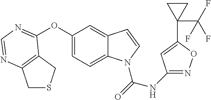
C1SCC2=C1N=CN=C2OC1=CC=C2C(=C1)C=CN2C(=O)NC1=NOC(C2(C(F)(F)F)CC2)=C1
